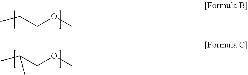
C(COC)C.C(COC)(C)C
